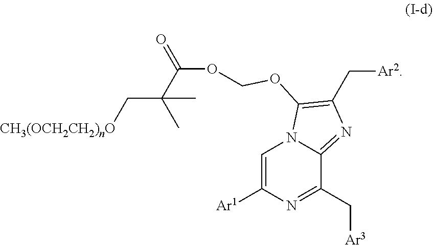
C1=C([Ar1])N=C(C[Ar3])C2=NC(C[Ar2])=C(OCOC(C(C[CH3(OCH2CH2)nO])(C)C)=O)N12
